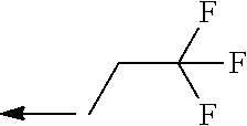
C(C(F)(F)F)C
